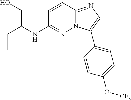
C(C)C(NC1=NN2C(=NC=C2C2=CC=C(O[CF3])C=C2)C=C1)CO
